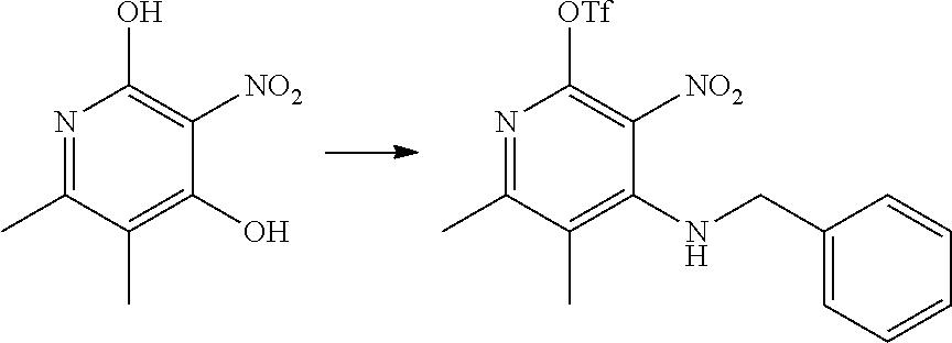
N1=C(C)C(C)=C(O)C([NO2])=C1O.N1=C(C)C(C)=C(NCC2=CC=CC=C2)C([NO2])=C1[OTf]
